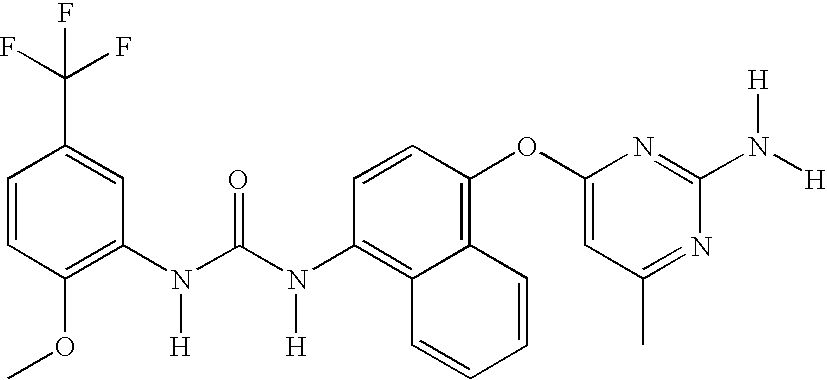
C1=CC(OC)=C(N(C(N(C2=C3C(=C(OC4=CC(C)=NC(N([H])[H])=N4)C=C2)C=CC=C3)[H])=O)[H])C=C1C(F)(F)F
